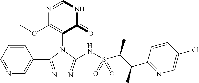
N1=CNC(=O)C(N2C(C3=CN=CC=C3)=NN=C2NS(C(C(C2=NC=C(Cl)C=C2)C)C)(=O)=O)=C1OC
